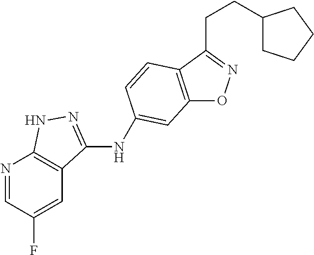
C12=C(C(CCC3CCCC3)=NO1)C=CC(NC1=NNC3=C1C=C(F)C=N3)=C2
